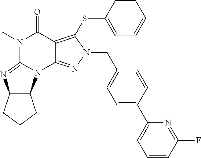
C1=CC(F)=NC(C2=CC=C(CN3C(SC4=CC=CC=C4)=C4C(=N3)N3C5C(N=C3N(C)C4=O)CCC5)C=C2)=C1
